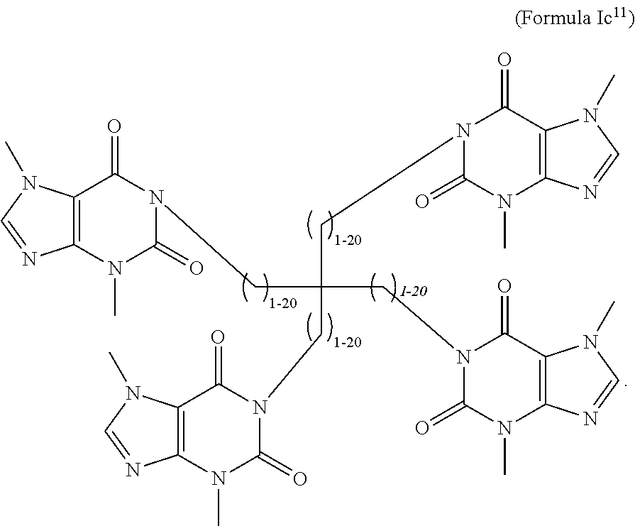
C12=C(N(C)C(=O)N(CC(CN3C(=O)N(C)C4=C(C3=O)N(C)C=N4)(CN3C(=O)N(C)C4=C(C3=O)N(C)C=N4)CN3C(=O)N(C)C4=C(C3=O)N(C)C=N4)C1=O)N=CN2C
